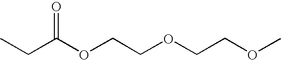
CCC(OCCOCCOC)=O
